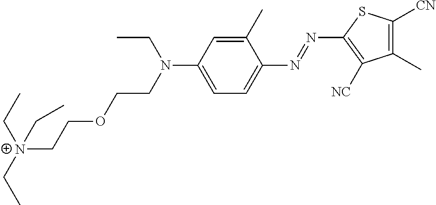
CC[N+](CC)(CCOCCN(CC)C1=CC=C(N=NC2=C([NC])C(C)=C([CN])S2)C(C)=C1)CC
